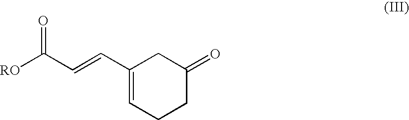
C1(C=CC([RO])=O)=CCCC(=O)C1
